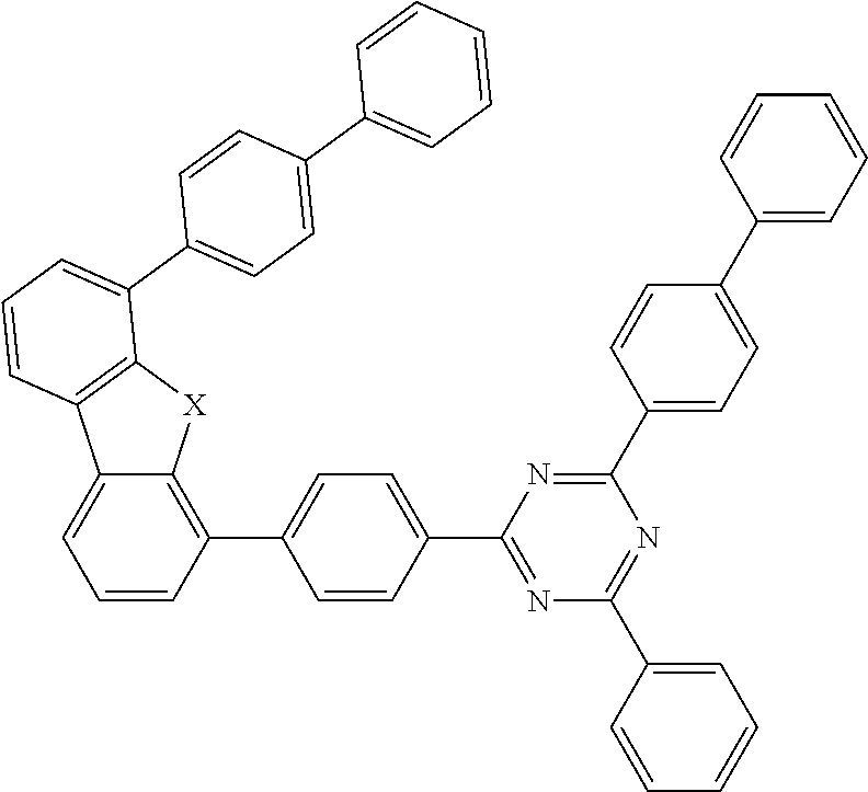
C1=CC(C2=CC=C(C3=NC(C4=CC=CC=C4)=NC(C4=CC=C(C5=CC=CC=C5)C=C4)=N3)C=C2)=C2C(=C1)C1=C([X]2)C(C2=CC=C(C3=CC=CC=C3)C=C2)=CC=C1
